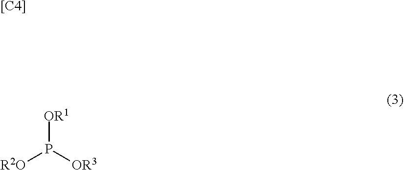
[[C4]].[OR1]P([OR3])[R2O]
